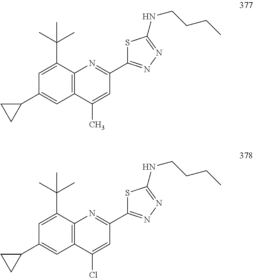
C1=C(C(C)(C)C)C2=C(C=C1C1CC1)C(C)=CC(C1=NN=C(NCCCC)S1)=N2.C1=C(C(C)(C)C)C2=C(C=C1C1CC1)C(Cl)=CC(C1=NN=C(NCCCC)S1)=N2
